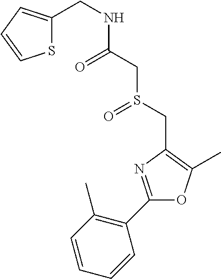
C1(CNC(CS(CC2=C(C)OC(C3=C(C)C=CC=C3)=N2)=O)=O)=CC=CS1
